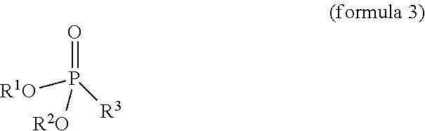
O=P([R1O])([R3])[R2O]
